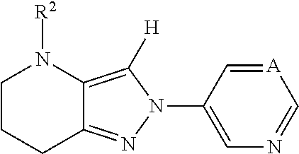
C12=NN(C3=CN=C[A]=C3)C([H])=C1N([R2])CCC2
